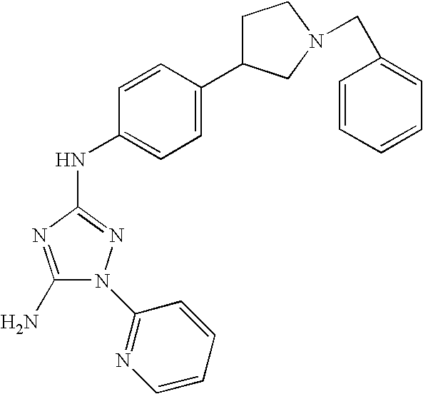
C1(N)=NC(NC2=CC=C(C3CCN(CC4=CC=CC=C4)C3)C=C2)=NN1C1=NC=CC=C1
